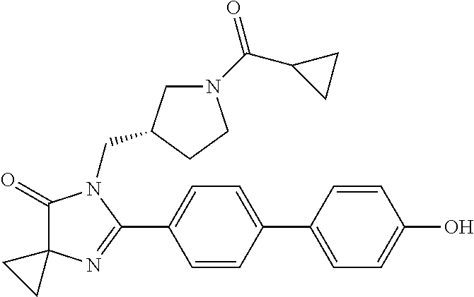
C1(=O)C2(N=C(C3=CC=C(C4=CC=C(O)C=C4)C=C3)N1CC1CN(C(C3CC3)=O)CC1)CC2
